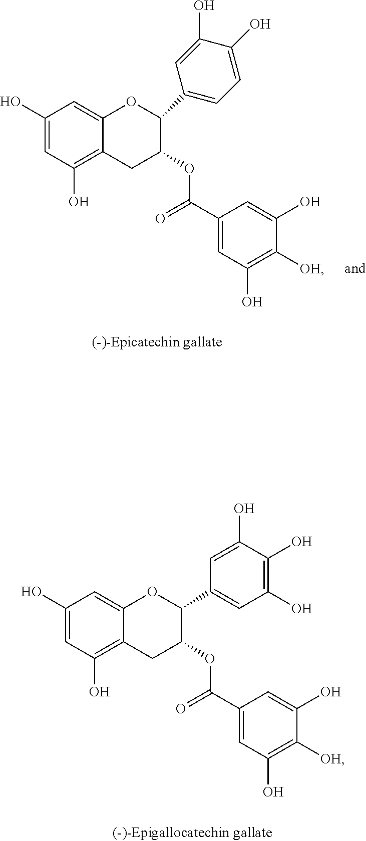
C1(O)=CC(O)=C2C(=C1)OC(C1=CC(O)=C(O)C(O)=C1)C(OC(=O)C1=CC(O)=C([OH])C(O)=C1)C2.C1(O)=CC(O)=C2C(=C1)OC(C1=CC=C(O)C(O)=C1)C(OC(=O)C1=CC(O)=C([OH])C(O)=C1)C2
